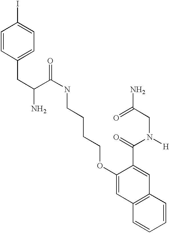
C(C1=CC=C(I)C=C1)C(C(NCCCCOC1=CC2=C(C=C1C(=O)N([H])CC(N)=O)C=CC=C2)=O)N
